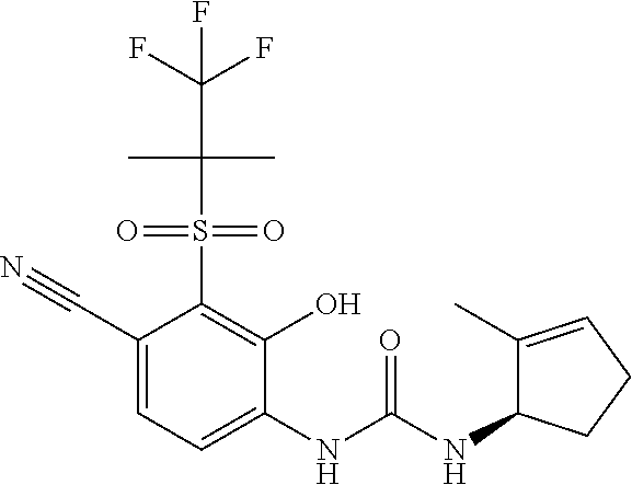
C1(C#N)=CC=C(NC(NC2C(C)=CCC2)=O)C(O)=C1S(=O)(=O)C(C)(C)C(F)(F)F
